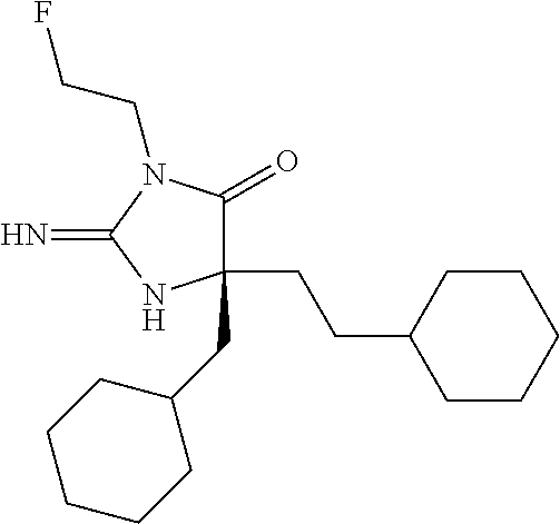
C1(CCC2CCCCC2)(CC2CCCCC2)C(=O)N(CCF)C(=N)N1
